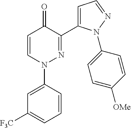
C1=CN(C2=CC([F3C])=CC=C2)N=C(C2=CC=NN2C2=CC=C([OMe])C=C2)C1=O
